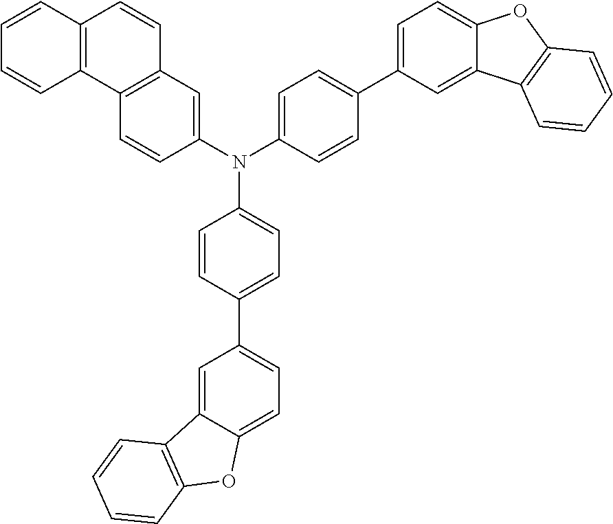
C12=C(C3=C(C=C1)C=C(N(C1=CC=C(C4=CC=C5C(=C4)C4=C(O5)C=CC=C4)C=C1)C1=CC=C(C4=CC=C5C(=C4)C4=C(O5)C=CC=C4)C=C1)C=C3)C=CC=C2
